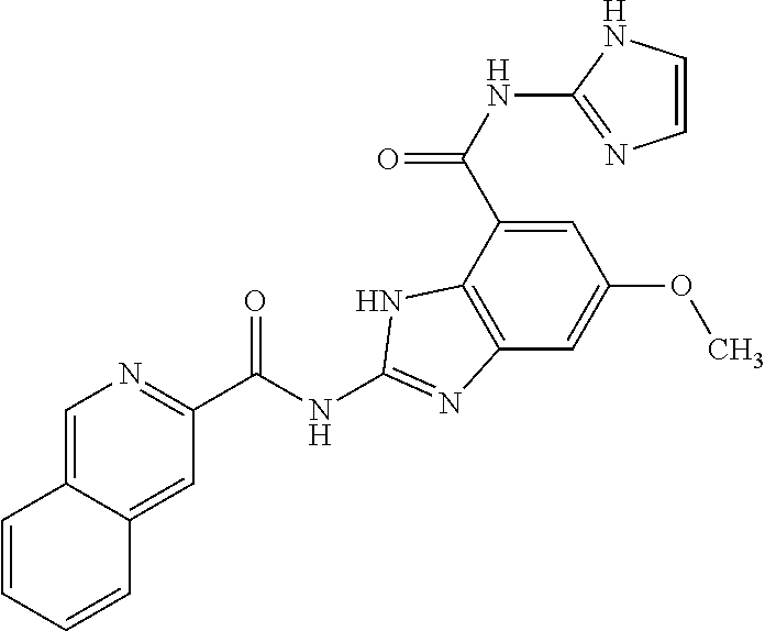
C12=CN=C(C(NC3=NC4=C(C(C(NC5=NC=CN5)=O)=CC(OC)=C4)N3)=O)C=C1C=CC=C2
